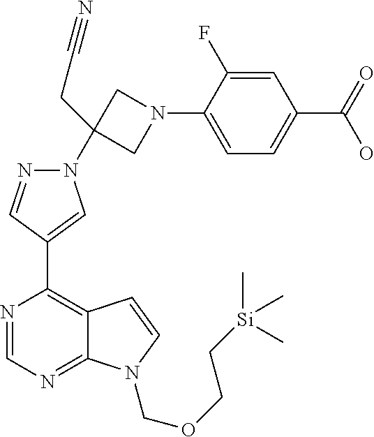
N1(C2(CC#N)CN(C3=CC=C(C(O)=O)C=C3F)C2)N=CC(C2=C3C(=NC=N2)N(COCC[Si](C)(C)C)C=C3)=C1
